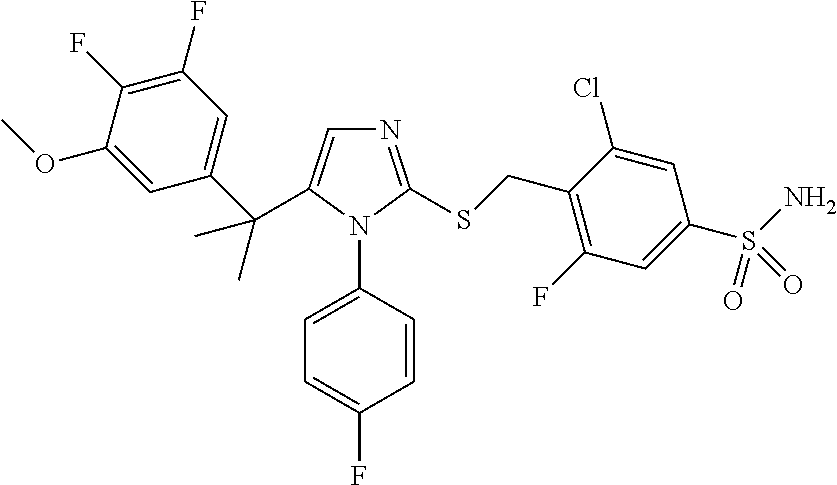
C1(F)=C(F)C(OC)=CC(C(C2=CN=C(SCC3=C(F)C=C(S(N)(=O)=O)C=C3Cl)N2C2=CC=C(F)C=C2)(C)C)=C1
